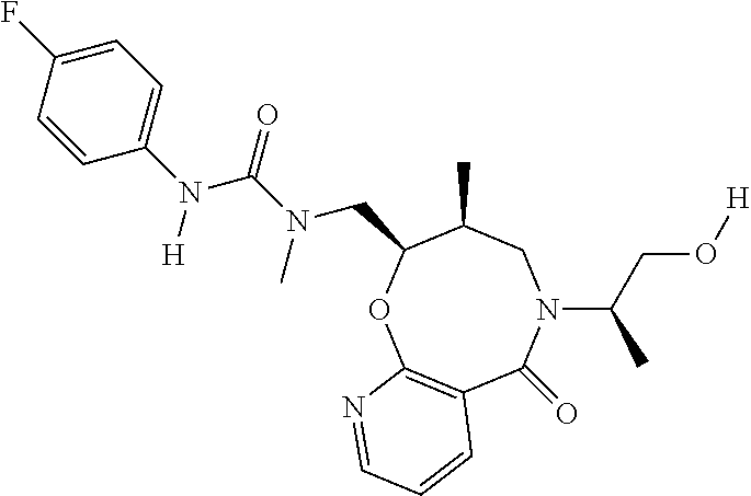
C12=C(OC(CN(C(=O)N(C3=CC=C(F)C=C3)[H])C)C(C)CN(C(CO[H])C)C1=O)N=CC=C2
